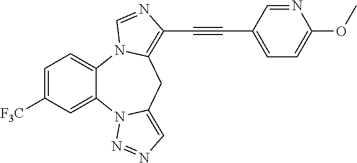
C1=C([F3C])C=C2C(=C1)N1C(=C(C#CC3=CC=C(OC)N=C3)N=C1)CC1=CN=NN21
